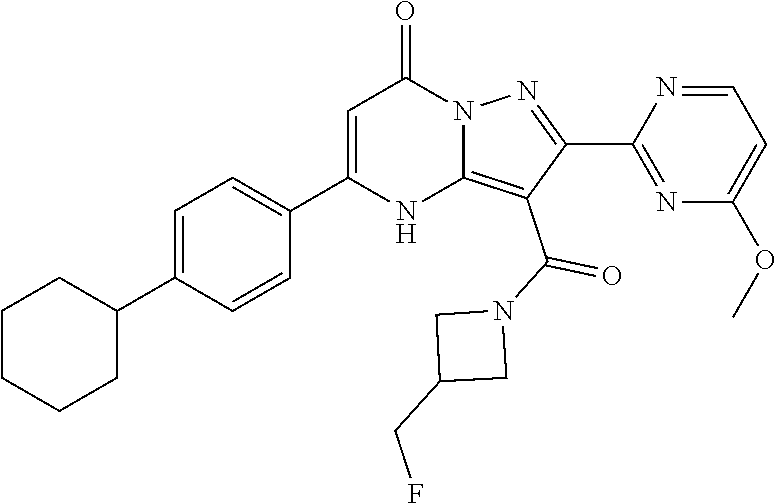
C1CCCC(C2=CC=C(C3=CC(=O)N4C(=C(C(N5CC(CF)C5)=O)C(C5=NC(OC)=CC=N5)=N4)N3)C=C2)C1
